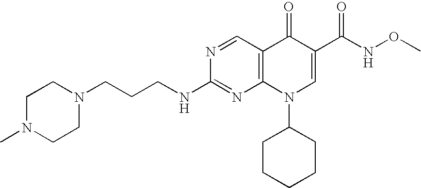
N1=CC2=C(N=C1NCCCN1CCN(C)CC1)N(C1CCCCC1)C=C(C(NOC)=O)C2=O
